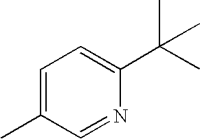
C1=C(C)C=NC(C(C)(C)C)=C1
